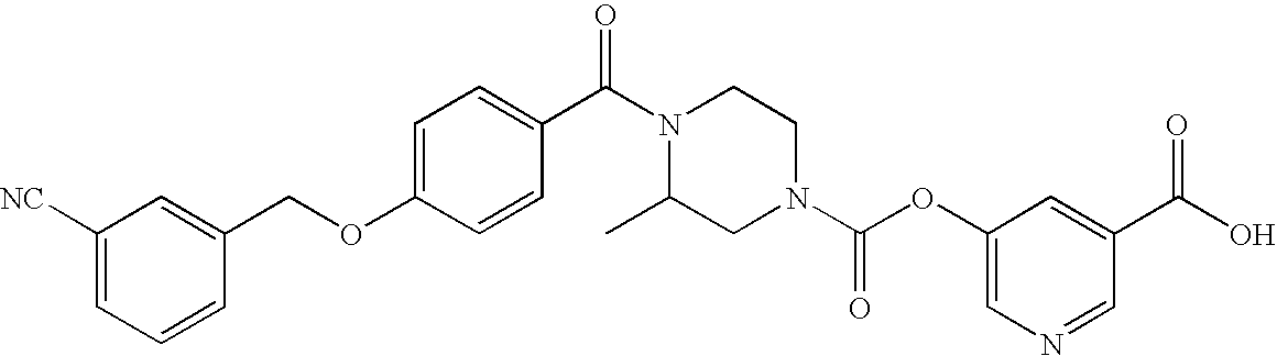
C1([NC])=CC=CC(COC2=CC=C(C(N3C(C)CN(C(OC4=CN=CC(C(O)=O)=C4)=O)CC3)=O)C=C2)=C1
